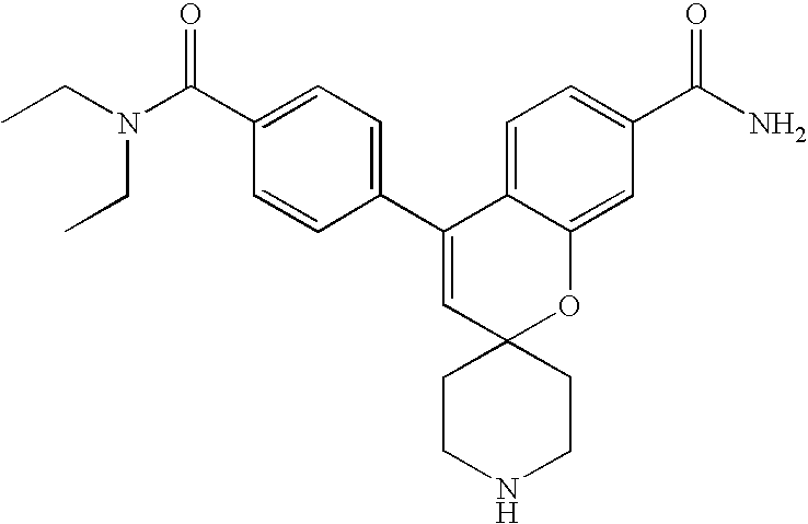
CCN(C(C1=CC=C(C2=CC3(OC4=CC(C(N)=O)=CC=C24)CCNCC3)C=C1)=O)CC
